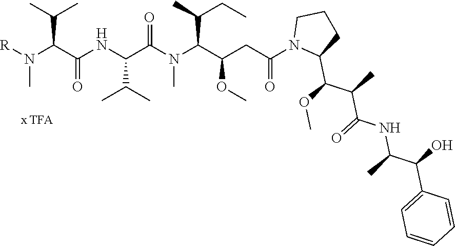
[R]N(C(C(C)C)C(NC(C(=O)N(C(C(C)CC)C(CC(N1C(C(OC)C(C)C(=O)NC(C(C2=CC=CC=C2)O)C)CCC1)=O)OC)C)C(C)C)=O)C
